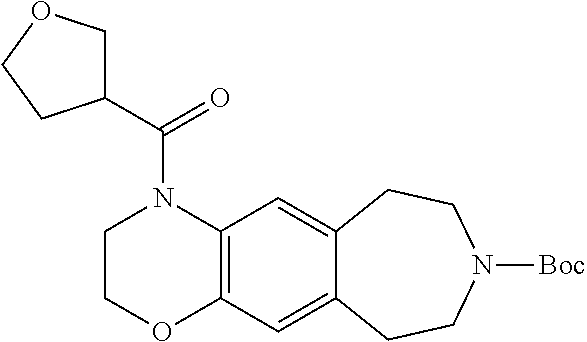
C12=C(C=C3C(=C1)CCN([Boc])CC3)N(C(C1COCC1)=O)CCO2
